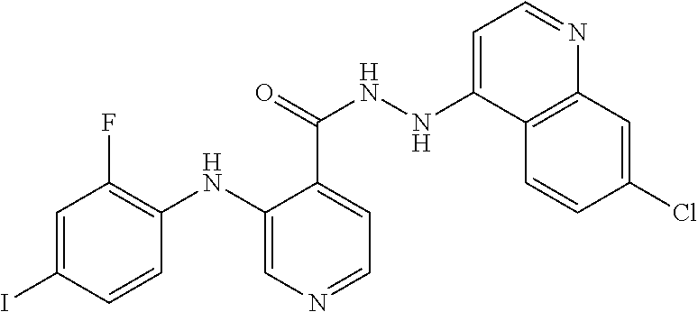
C1=C(I)C=CC(NC2=CN=CC=C2C(=O)NNC2=CC=NC3=C2C=CC(Cl)=C3)=C1F
